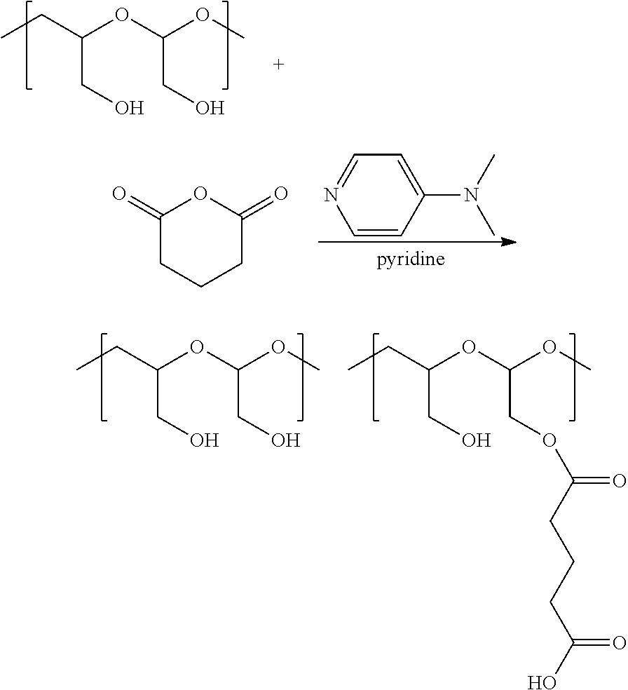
CCC(OC(OC)CO)CO.C1(=O)CCCC(=O)O1.C1=CC(N(C)C)=CC=N1.CCC(OC(OC)CO)CO.CCC(OC(OC)COC(=O)CCCC(O)=O)CO
